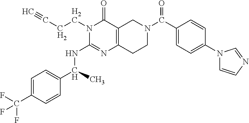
C1=C(C(F)(F)F)C=CC(C(C)NC2=NC3=C(C(=O)N2CCC#C)CN(C(C2=CC=C(N4C=CN=C4)C=C2)=O)CC3)=C1
